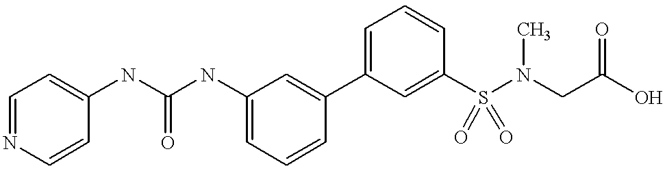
C1=CC(C2=CC=CC(S(N(CC(O)=O)C)(=O)=O)=C2)=CC(NC(NC2=CC=NC=C2)=O)=C1
